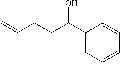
C1(C(CCC=C)O)=CC(C)=CC=C1
